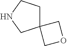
C12(CCNC1)COC2
